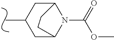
C1C2N(C(=O)OC)C(CC1C)CC2
